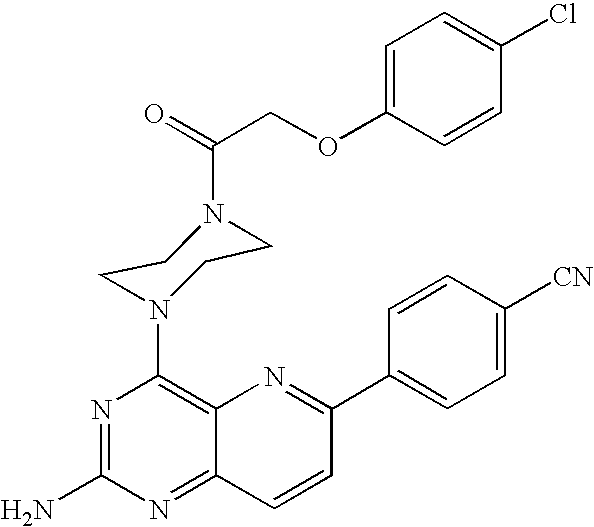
N1=C(N)N=C2C(=C1N1CCN(C(COC3=CC=C(Cl)C=C3)=O)CC1)N=C(C1=CC=C([CN])C=C1)C=C2
